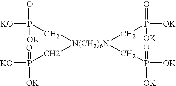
[N(CH2)6N](CP([KO])(=O)[OK])(CP(=O)([KO])[OK])(CP(=O)([OK])[OK])CP(=O)([OK])[OK]
